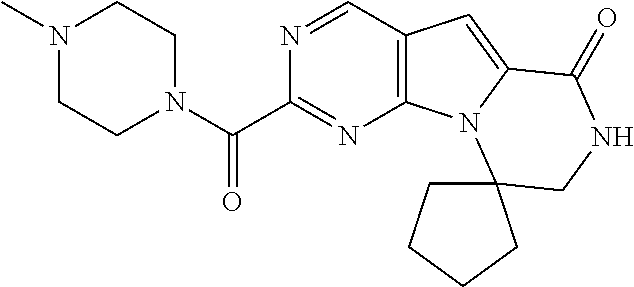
C12=C(C=NC(C(N3CCN(C)CC3)=O)=N1)C=C1N2C2(CCCC2)CNC1=O
